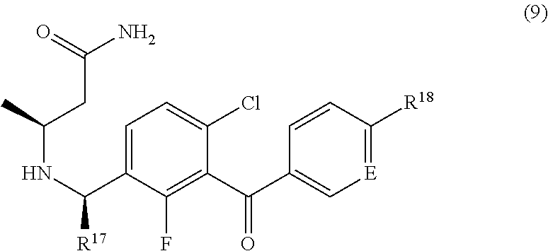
C1=C(C(NC(CC(N)=O)C)[R17])C(F)=C(C(C2=C[E]=C([R18])C=C2)=O)C(Cl)=C1
